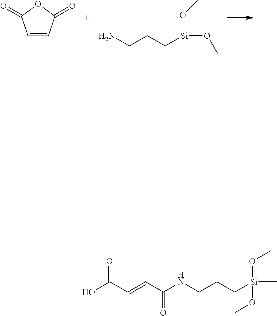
CO[Si](CCCN)(C)OC.C1=CC(=O)OC1=O.O([Si](CCCNC(C=CC(O)=O)=O)(OC)C)C
